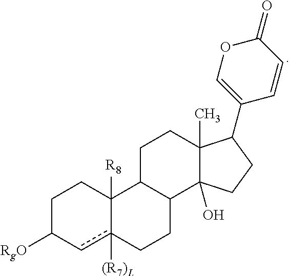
C1([RgO])CCC2([R8])c([(R7)L])(c1)CCC1C2CCC2(C)C1(O)CCC2C1=COC(=O)C=C1
